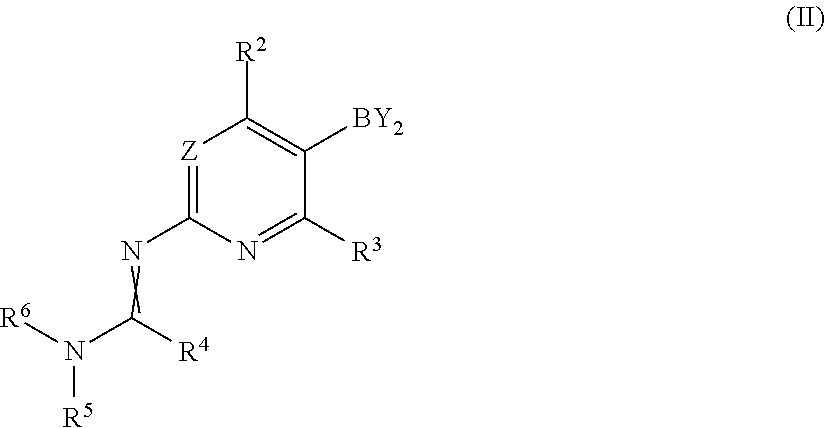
[Z]1=C(N=C(N([R6])[R5])[R4])N=C([R3])C([BY2])=C1[R2]
